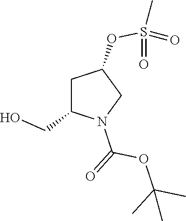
C1C(CO)N(C(=O)OC(C)(C)C)CC1OS(=O)(C)=O
